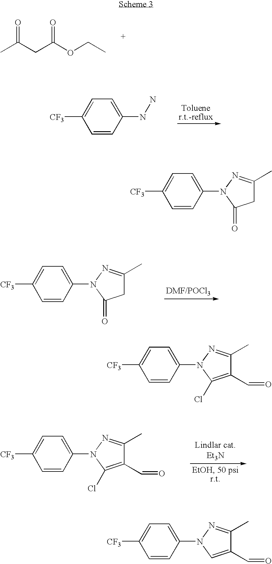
CC(CC(OCC)=O)=O.C1=C([CF3])C=CC(NN)=C1.C1=C([CF3])C=CC(N2N=C(C)CC2=O)=C1.C1=C([CF3])C=CC(N2N=C(C)C(C=O)=C2Cl)=C1.C1=C([CF3])C=CC(N2N=C(C)CC2=O)=C1.C1=C([CF3])C=CC(N2N=C(C)C(C=O)=C2Cl)=C1.C1=C([CF3])C=CC(N2N=C(C)C(C=O)=C2)=C1
